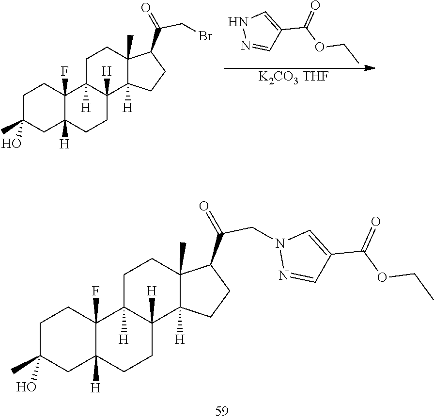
C1C(C)(O)CC2([H])C(F)(C1)C1([H])C([H])(CC2)C2([H])C(C)(CC1)C(C(=O)CN1N=CC(C(OCC)=O)=C1)CC2.C1C(C)(O)CC2([H])C(F)(C1)C1([H])C([H])(CC2)C2([H])C(C)(CC1)C(C(=O)CBr)CC2.[K2CO3 THF].N1N=CC(C(OCC)=O)=C1
